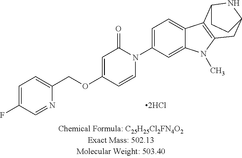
C1=C(F)C=NC(COC2=CC(=O)N(C3=CC=C4C(=C3)N(C)C3=C4C4NC(C3)CC4)C=C2)=C1
